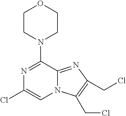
N1=C(N2CCOCC2)C2=NC(CCl)=C(CCl)N2C=C1Cl
